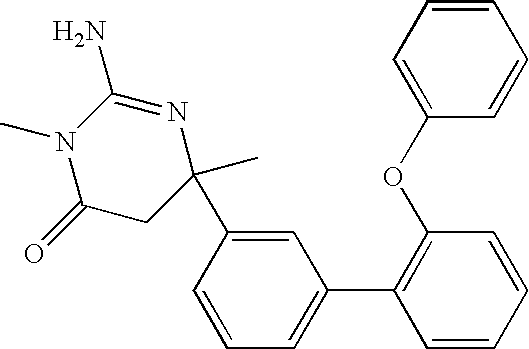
C1(=O)CC(C)(C2=CC(C3=C(OC4=CC=CC=C4)C=CC=C3)=CC=C2)N=C(N)N1C
